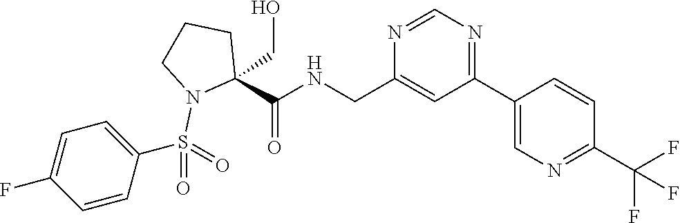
N1=C(C2=CN=C(C(F)(F)F)C=C2)C=C(CNC(C2(CO)CCCN2S(C2=CC=C(F)C=C2)(=O)=O)=O)N=C1
